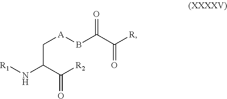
C(C(C([R2])=O)N[R1])[A]BC(C([R])=O)=O
